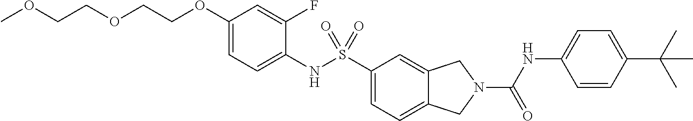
C1(OCCOCCOC)=CC=C(NS(C2=CC=C3C(=C2)CN(C(NC2=CC=C(C(C)(C)C)C=C2)=O)C3)(=O)=O)C(F)=C1
